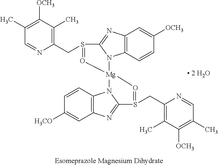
C1([H3CO])=CC2=C(C=C1)N1C(=N2)S(CC2=C(C)C([OCH3])=C(C)C=N2)=O[Mg]12N1C3=C(N=C1S(CC1=C(C)C([OCH3])=C(C)C=N1)=O2)C=C([OCH3])C=C3
